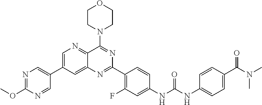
C1=C(C2=CN=C(OC)N=C2)C=C2C(=N1)C(N1CCOCC1)=NC(C1=C(F)C=C(NC(NC3=CC=C(C(N(C)C)=O)C=C3)=O)C=C1)=N2
